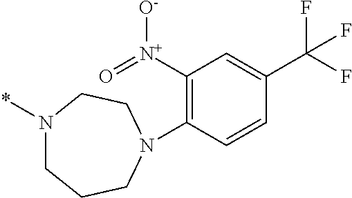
N1(*)CCCN(C2=C([N+](=O)[O-])C=C(C(F)(F)F)C=C2)CC1
